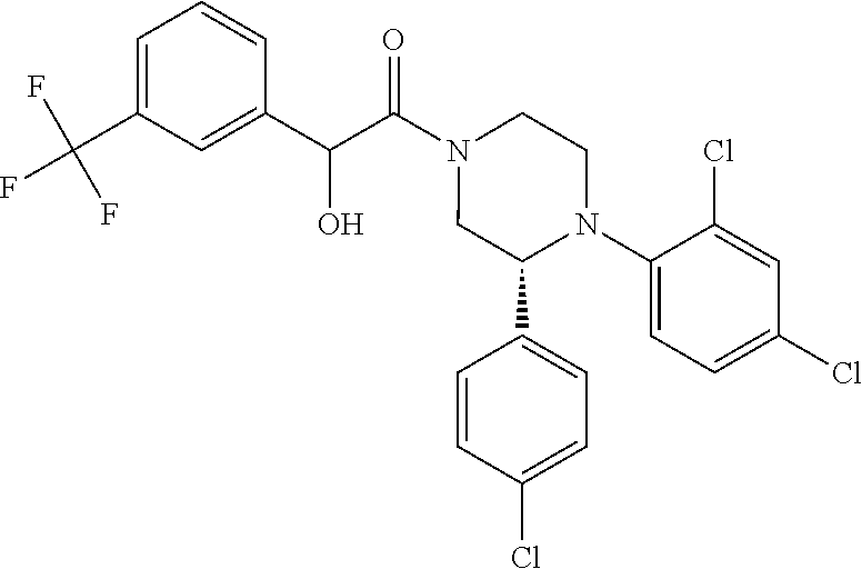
C(C(N1CC(C2=CC=C(Cl)C=C2)N(C2=CC=C(Cl)C=C2Cl)CC1)=O)(O)C1=CC(C(F)(F)F)=CC=C1
